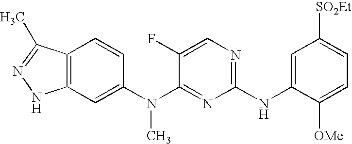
C12=C(C=C(N(C3=NC(NC4=CC([SO2Et])=CC=C4[OMe])=NC=C3F)C)C=C1)NN=C2C
